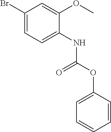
BrC1=CC=C(NC(OC2=CC=CC=C2)=O)C(OC)=C1
